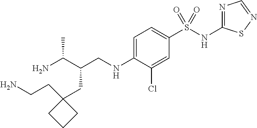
C(CNC1=CC=C(S(NC2=NC=NS2)(=O)=O)C=C1Cl)(C(N)C)CC1(CCN)CCC1
